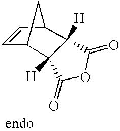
C1=CC2C3([H])C([H])(C1C2)C(=O)OC3=O
